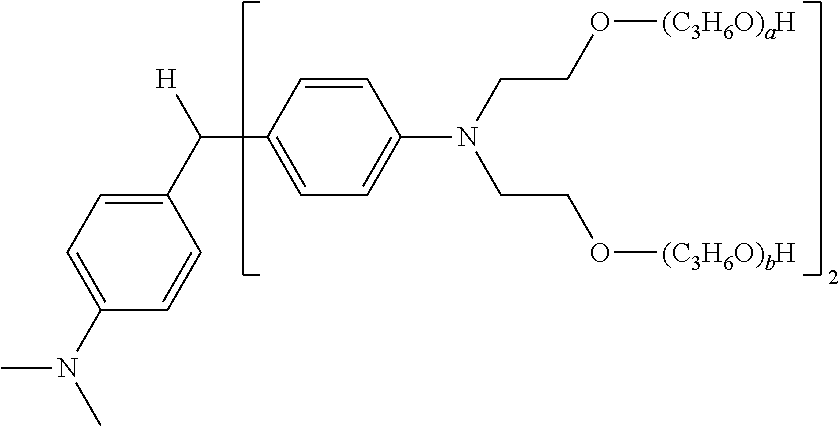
C1(C([H])C2=CC=C(N(CCO[(C3H6O)aH])CCO[(C3H6O)bH])C=C2)=CC=C(N(C)C)C=C1
